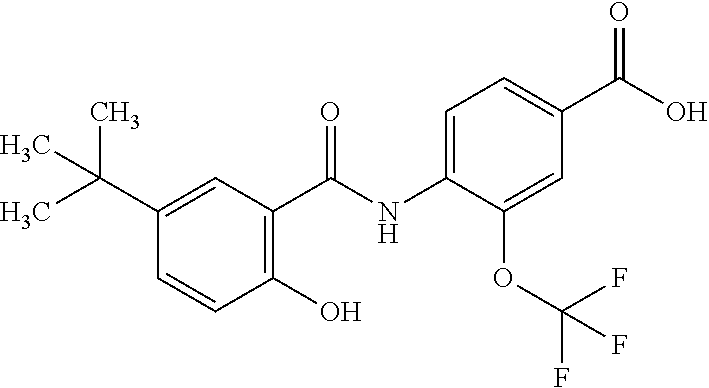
C1(C(C)(C)C)=CC(C(NC2=CC=C(C(O)=O)C=C2OC(F)(F)F)=O)=C(O)C=C1
